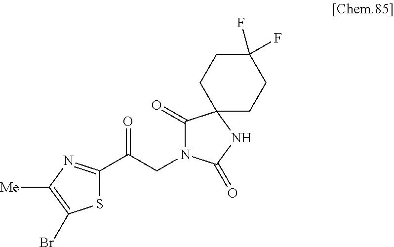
C(CN1C(=O)C2(NC1=O)CCC(F)(F)CC2)(=O)C1=NC([Me])=C(Br)S1
